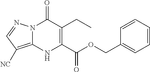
C1(CC)=C(C(=O)OCC2=CC=CC=C2)NC2=C([NC])C=NN2C1=O
